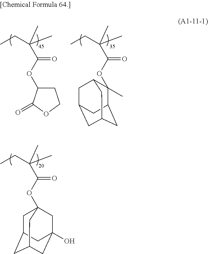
CCC(C)(C)C(OC12CC3CC(CC(O)(C1)C3)C2)=O.CCC(C)(C)C(OC1CCOC1=O)=O.CCC(C)(C)C(OC1(C)C2CC3CC(CC1C3)C2)=O
